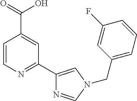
C1=CN=C(C2=CN(CC3=CC=CC(F)=C3)C=N2)C=C1C(=O)O
